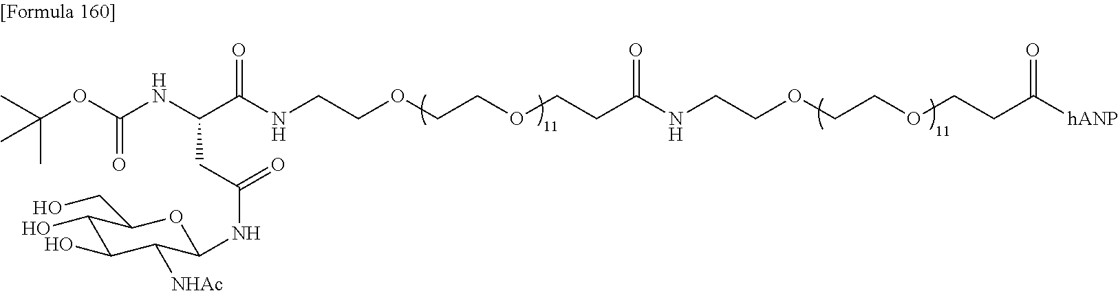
C(OC(NC(C(NCCOCCOCCC(NCCOCCOCCC([hANP])=O)=O)=O)CC(NC1C([NHAc])C(O)C(O)C(CO)O1)=O)=O)(C)(C)C
